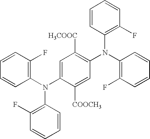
C1=C(N(C2=C(F)C=CC=C2)C2=C(F)C=CC=C2)C([COOCH3])=CC(N(C2=C(F)C=CC=C2)C2=C(F)C=CC=C2)=C1[H3COOC]
